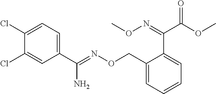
C1(C(=NOCC2=CC=CC=C2C(C(OC)=O)=NOC)N)=CC=C(Cl)C(Cl)=C1
